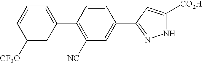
C1([CF3O])=CC(C2=C([NC])C=C(C3=NNC([CO2H])=C3)C=C2)=CC=C1
